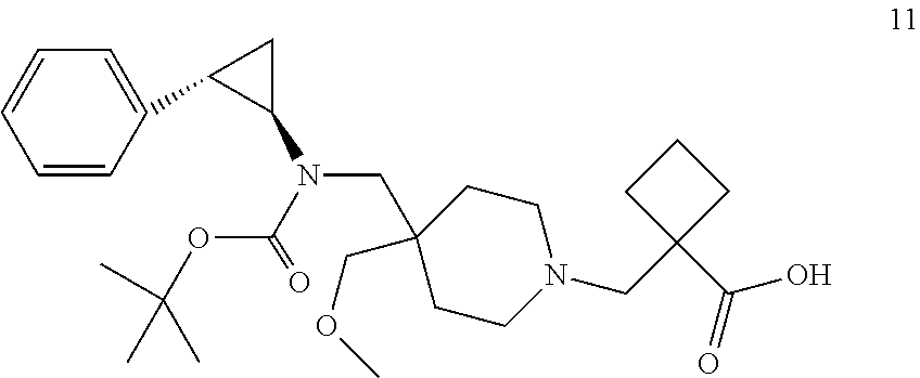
C1=CC(C2C(N(C(OC(C)(C)C)=O)CC3(COC)CCN(CC4(C(O)=O)CCC4)CC3)C2)=CC=C1
